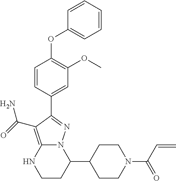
C1=CC(C2=NN3C(=C2C(N)=O)NCCC3C2CCN(C(C=C)=O)CC2)=CC(OC)=C1OC1=CC=CC=C1
